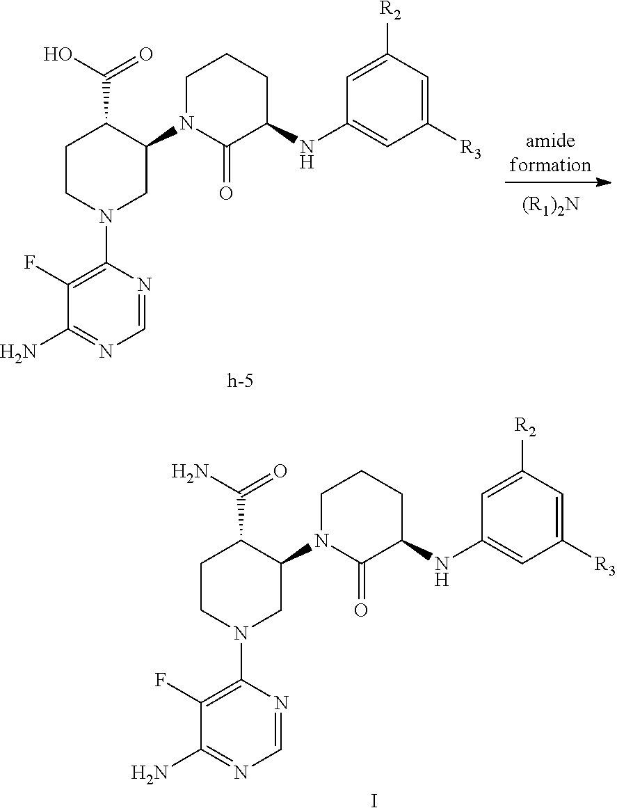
I.C1CN(C2=C(F)C(N)=NC=N2)CC(N2C(=O)C(NC3=CC([R3])=CC([R2])=C3)CCC2)C1C(N)=O.[h-5].C1CN(C2=C(F)C(N)=NC=N2)CC(N2C(=O)C(NC3=CC([R3])=CC([R2])=C3)CCC2)C1C(O)=O
